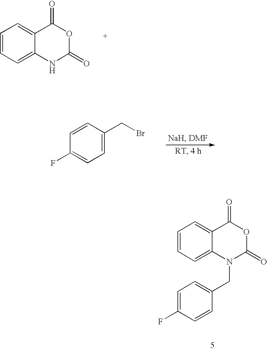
C1=C2C(=CC=C1)C(=O)OC(=O)N2.C1(F)=CC=C(CBr)C=C1.C1=C2C(=CC=C1)C(=O)OC(=O)N2CC1=CC=C(F)C=C1
